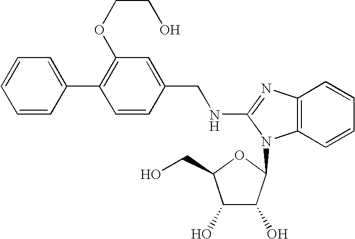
C1=C(C2=C(OCCO)C=C(CNC3=NC4=C(N3C3C(O)C(O)C(CO)O3)C=CC=C4)C=C2)C=CC=C1
